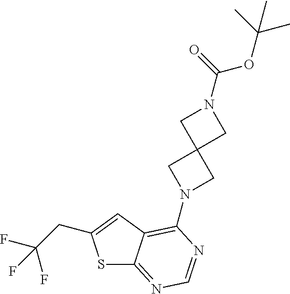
S1C2=NC=NC(N3CC4(C3)CN(C(=O)OC(C)(C)C)C4)=C2C=C1CC(F)(F)F
